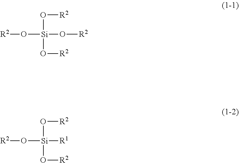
[R2]O[Si](O[R2])(O[R2])O[R2].[R2]O[Si](O[R2])(O[R2])[R1]
